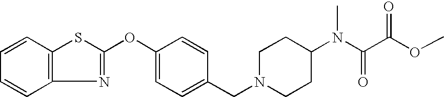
C12=C(C=CC=C1)SC(OC1=CC=C(CN3CCC(N(C(C(OC)=O)=O)C)CC3)C=C1)=N2
